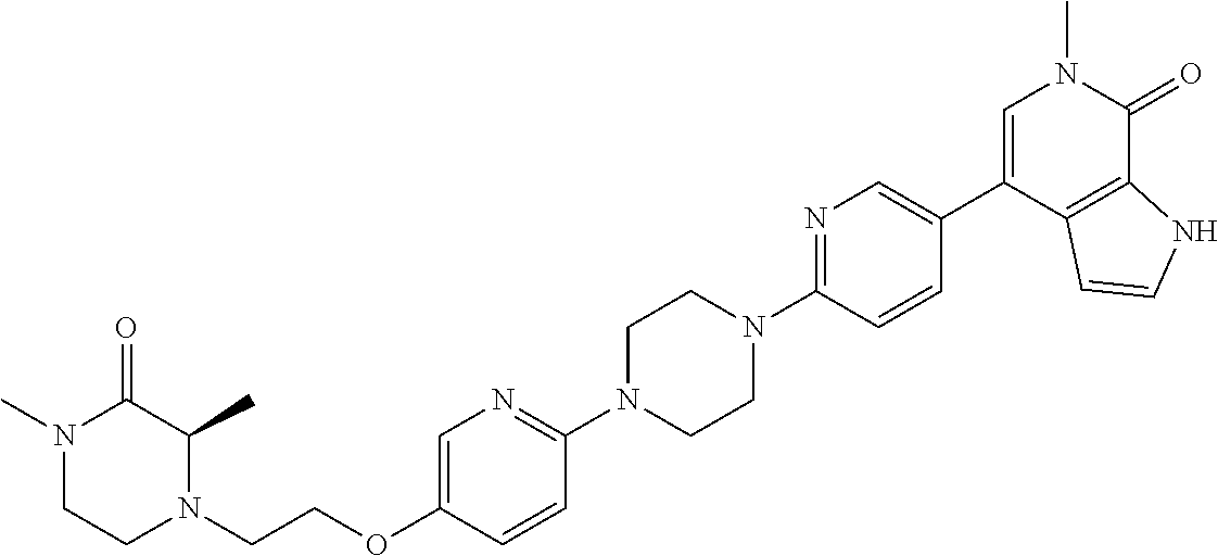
C(OC1=CN=C(N2CCN(C3=NC=C(C4=CN(C)C(=O)C5=C4C=CN5)C=C3)CC2)C=C1)CN1C(C)C(=O)N(C)CC1
